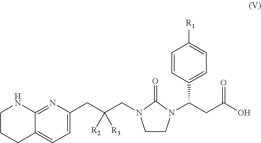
C1CCC2=CC=C(CC(CN3CCN(C(CC(O)=O)C4=CC=C([R1])C=C4)C3=O)([R2])[R3])N=C2N1
